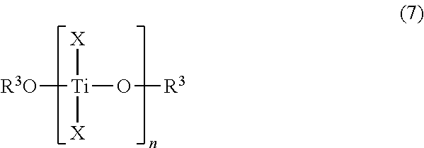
[R3O][Ti](O[R3])([X])[X]
